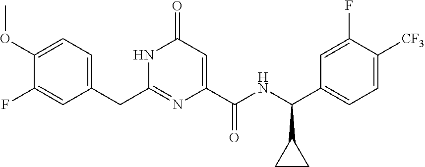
C1(OC)=CC=C(CC2=NC(C(NC(C3=CC=C([CF3])C(F)=C3)C3CC3)=O)=CC(=O)N2)C=C1F
